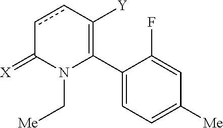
C1(C2=C([Y])ccC(=[X])N2C[Me])=CC=C([Me])C=C1F
